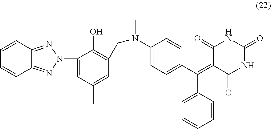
C12=NN(C3=CC(C)=CC(CN(C)C4=CC=C(C(C5=CC=CC=C5)=C5C(=O)NC(=O)NC5=O)C=C4)=C3O)N=C1C=CC=C2
